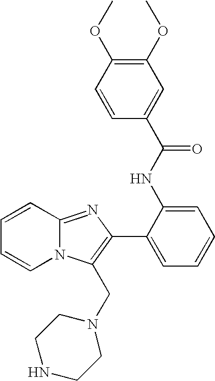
N12C(=NC(C3=CC=CC=C3NC(=O)C3=CC(OC)=C(OC)C=C3)=C1CN1CCNCC1)C=CC=C2
